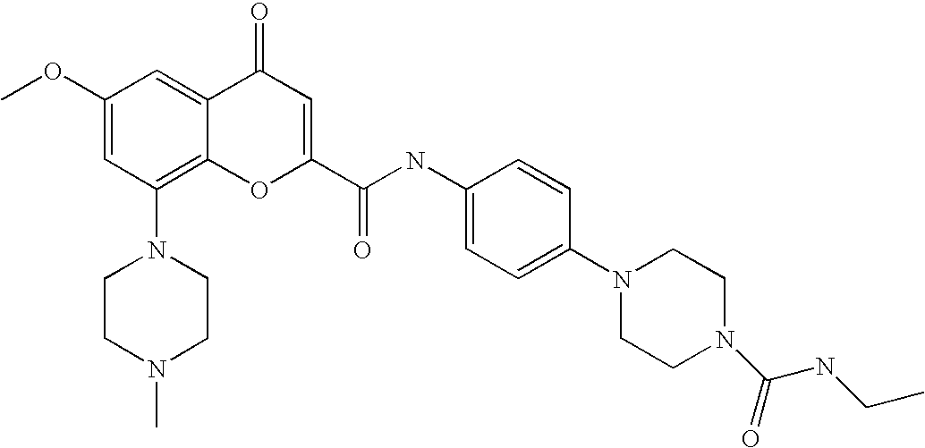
C1CN(C)CCN1C1=C2C(=CC(OC)=C1)C(=O)C=C(C(=O)NC1=CC=C(N3CCN(C(NCC)=O)CC3)C=C1)O2
